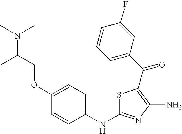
C1=C(OCC(N(C)C)C)C=CC(NC2=NC(N)=C(C(C3=CC=CC(F)=C3)=O)S2)=C1
